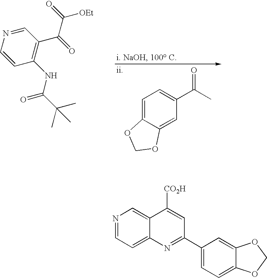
C1=CC(NC(=O)C(C)(C)C)=C(C(=O)C(=O)[OEt])C=N1.C1=C2C(=CC(C(=O)C)=C1)OCO2.N1=CC=C2C(=C1)C([CO2H])=CC(C1=CC=C3C(=C1)OCO3)=N2
